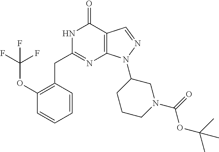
N1C(CC2=C(OC(F)(F)F)C=CC=C2)=NC2=C(C1=O)C=NN2C1CCCN(C(OC(C)(C)C)=O)C1
